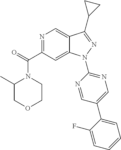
C1(C)N(C(C2=NC=C3C(=C2)N(C2=NC=C(C4=CC=CC=C4F)C=N2)N=C3C2CC2)=O)CCOC1
